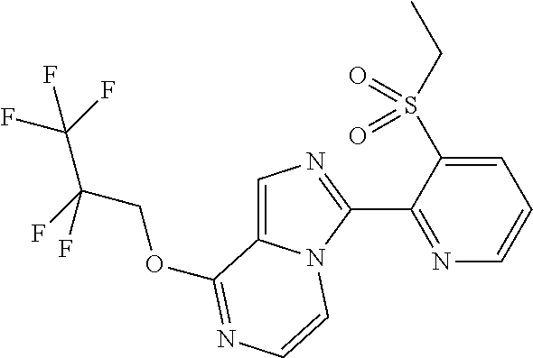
C1=C2N(C(C3=NC=CC=C3S(CC)(=O)=O)=N1)C=CN=C2OCC(F)(C(F)(F)F)F
